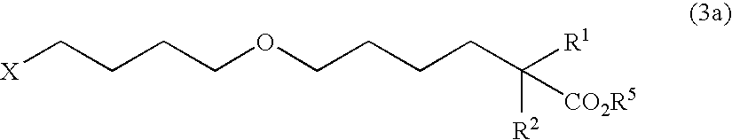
[X]CCCCOCCCCC([R1])([R2])[CO2R5]
